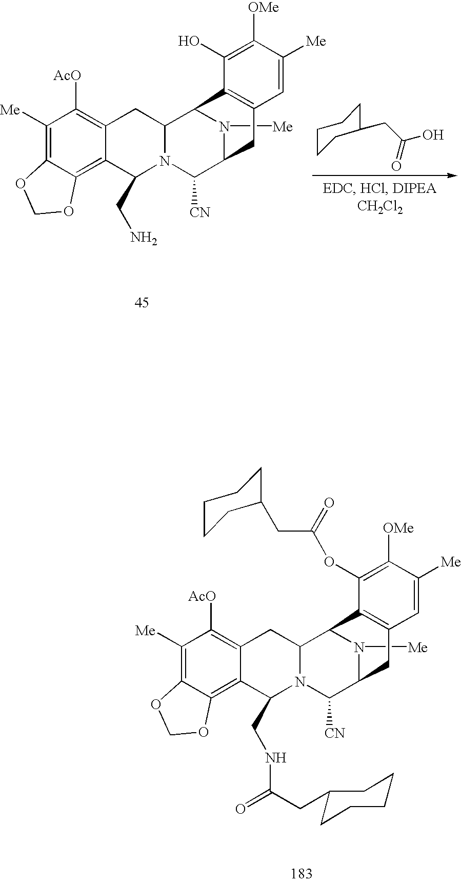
C1(CC(O)=O)CCCCC1.C1([AcO])=C2C(=C3C(=C1[Me])OCO3)C(CN)N1C(C2)C2N([Me])C(C1[CN])CC1=C2C(O)=C([OMe])C([Me])=C1.C1([AcO])=C2C(=C3C(=C1[Me])OCO3)C(CNC(CC1CCCCC1)=O)N1C(C2)C2N([Me])C(C1[CN])CC1=C2C(OC(CC2CCCCC2)=O)=C([OMe])C([Me])=C1
